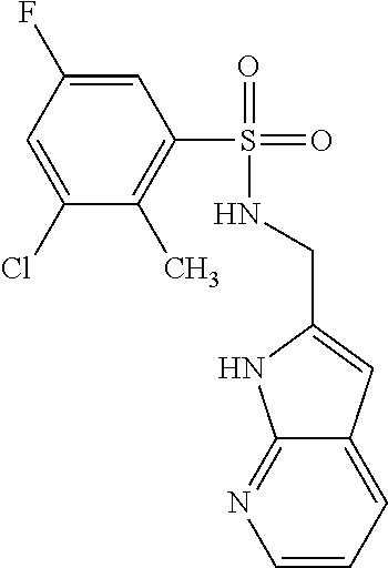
C1=CC=C2C(=N1)NC(CNS(=O)(=O)C1=C(C)C(Cl)=CC(F)=C1)=C2
